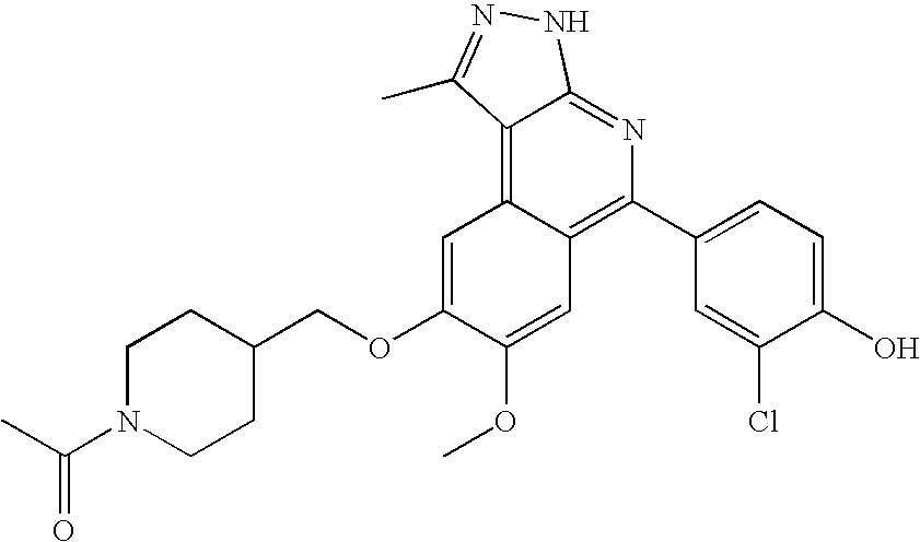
CC(N1CCC(COC2=CC3=C4C(=NC(C5=CC=C(O)C(Cl)=C5)=C3C=C2OC)NN=C4C)CC1)=O
